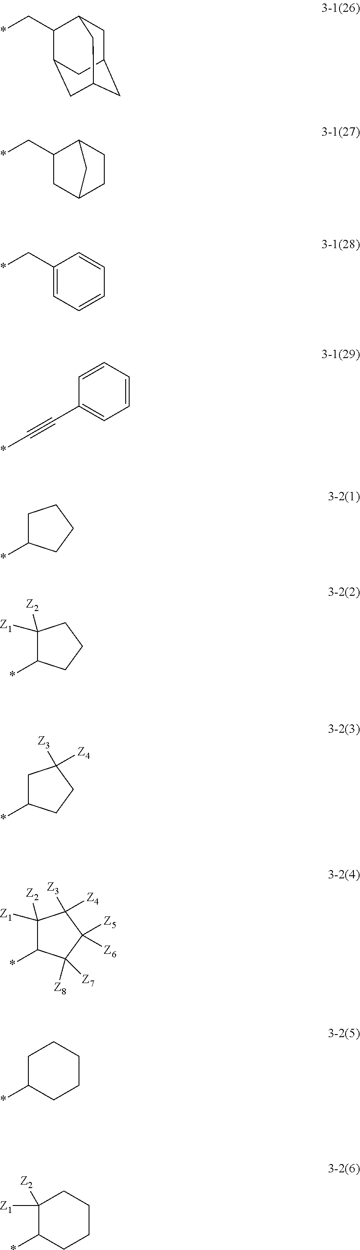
*C#CC1=CC=CC=C1.*CC1C2CC3CC(CC1C3)C2.*CC1CC2CCC1C2.*CC1=CC=CC=C1.*C1CCCC1.*C1C([Z1])([Z2])CCC1.*C1CC([Z3])([Z4])CC1.*C1C([Z1])([Z2])C([Z3])([Z4])C([Z5])([Z6])C1([Z8])[Z7].*C1CCCCC1.*C1C([Z1])([Z2])CCCC1
